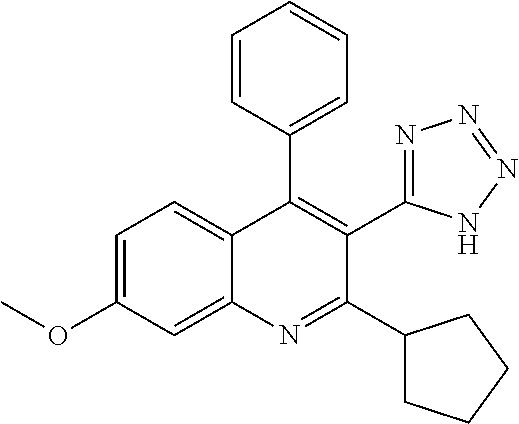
C1=C(OC)C=C2C(=C1)C(C1=CC=CC=C1)=C(C1=NN=NN1)C(C1CCCC1)=N2
